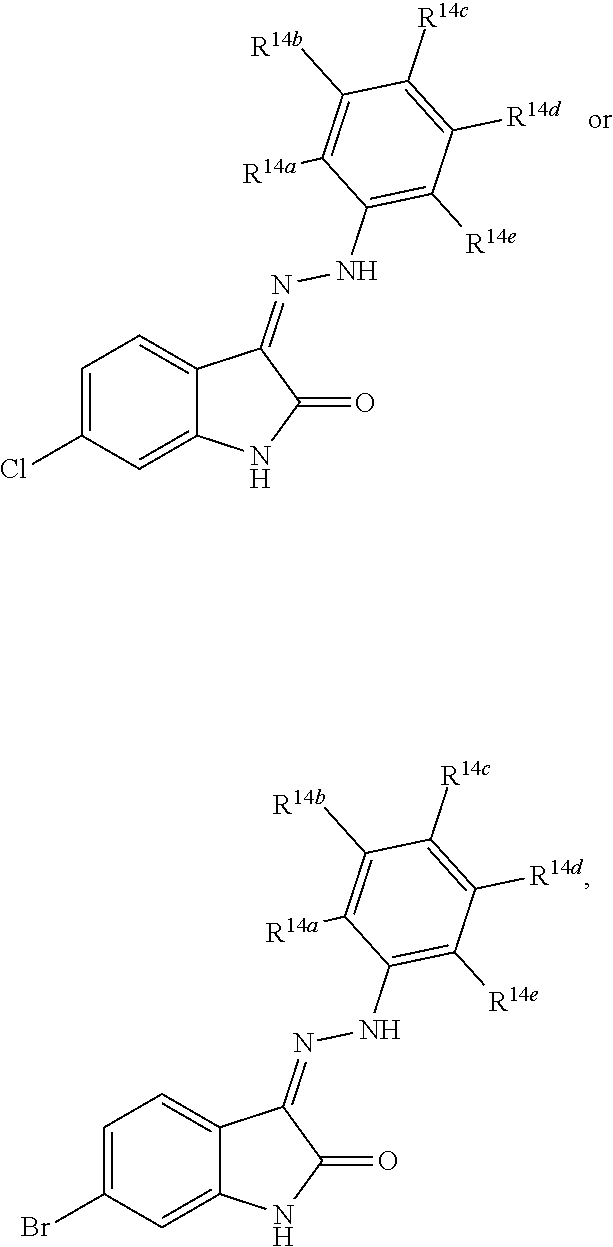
C1=C(Cl)C=C2C(=C1)C(=NNC1=C([R14e])C([R14d])=C([R14c])C([R14b])=C1[R14a])C(=O)N2.C1=C(Br)C=C2C(=C1)C(=NNC1=C([R14e])C([R14d])=C([R14c])C([R14b])=C1[R14a])C(=O)N2
